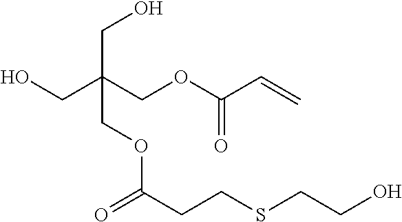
OCC(COC(C=C)=O)(CO)COC(=O)CCSCCO
